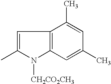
C1=C(C)N([CH2CO2CH3])C2=C1C(C)=CC(C)=C2
